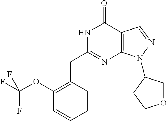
N1C(CC2=C(OC(F)(F)F)C=CC=C2)=NC2=C(C1=O)C=NN2C1COCC1
